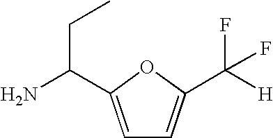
NC(CC)C1=CC=C(C([H])(F)F)O1
